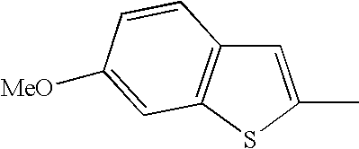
C1=C(C)SC2=C1C=CC([MeO])=C2
